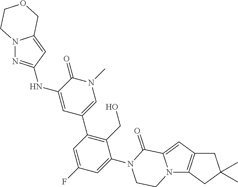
N12C3=C(C=C1C(=O)N(C1=CC(F)=CC(C4=CN(C)C(=O)C(NC5=NN6C(=C5)COCC6)=C4)=C1CO)CC2)CC(C)(C)C3
